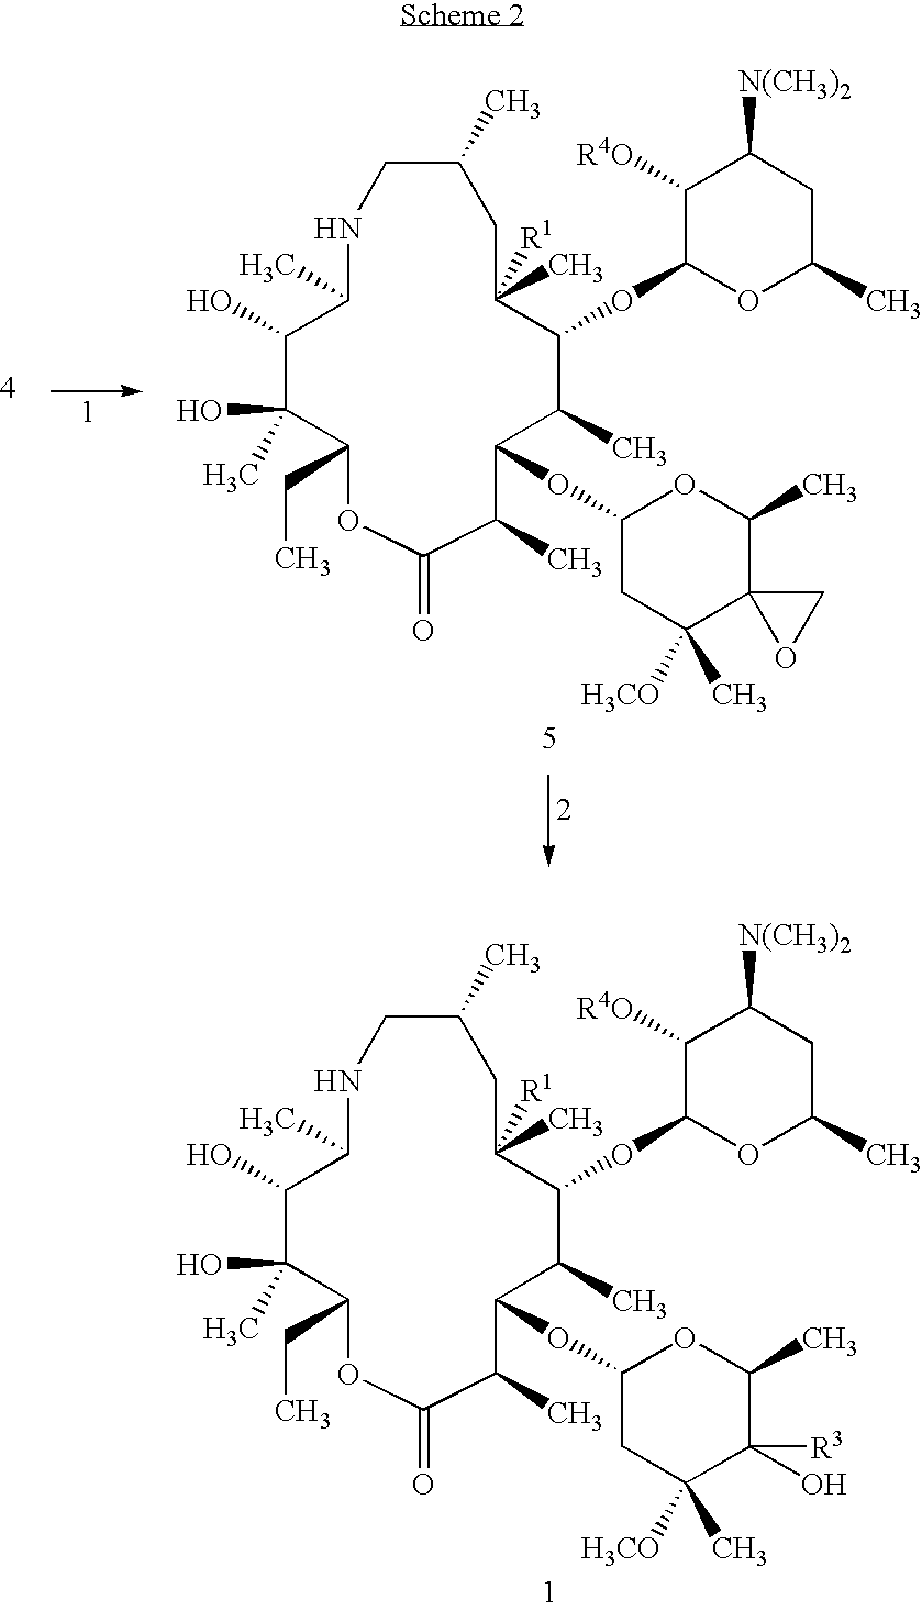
C1NC(C)C(O)C(C)(O)C(CC)OC(=O)C(C)C(OC2CC(C)([H3CO])C(O)([R3])C(C)O2)C(C)C(OC2OC(C)CC([N(CH3)2])C2[R4O])C([R1])(C)CC1C.C1NC(C)C(O)C(C)(O)C(CC)OC(=O)C(C)C(OC2CC(C)([H3CO])C3(C(C)O2)OC3)C(C)C(OC2OC(C)CC([N(CH3)2])C2[R4O])C([R1])(C)CC1C
